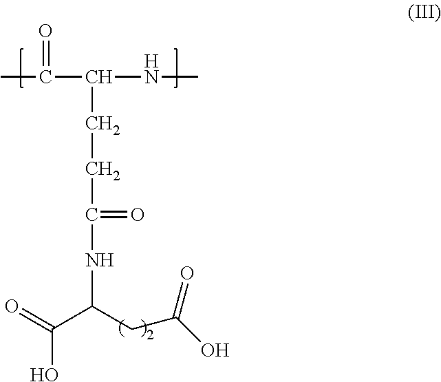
CC(C(CCC(NC(C(=O)O)CC(O)=O)=O)NC)=O
